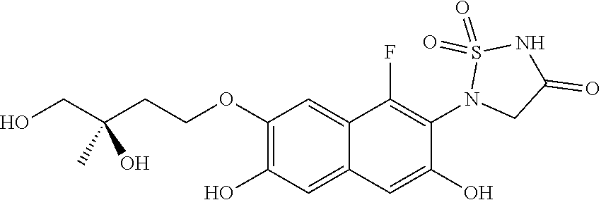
C1(OCCC(CO)(C)O)=C(O)C=C2C(=C1)C(F)=C(N1CC(=O)NS1(=O)=O)C(O)=C2
